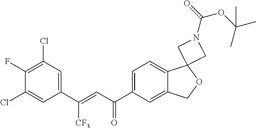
C1=C(C(C=C(C2=CC(Cl)=C(F)C(Cl)=C2)[CF3])=O)C=C2C(=C1)C1(OC2)CN(C(=O)OC(C)(C)C)C1
